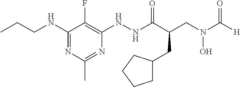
C1(NCCC)=NC(C)=NC(NNC(C(CN(C([H])=O)O)CC2CCCC2)=O)=C1F
